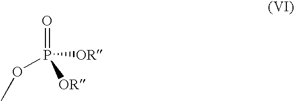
P(=O)([OR])(OC)[OR]
